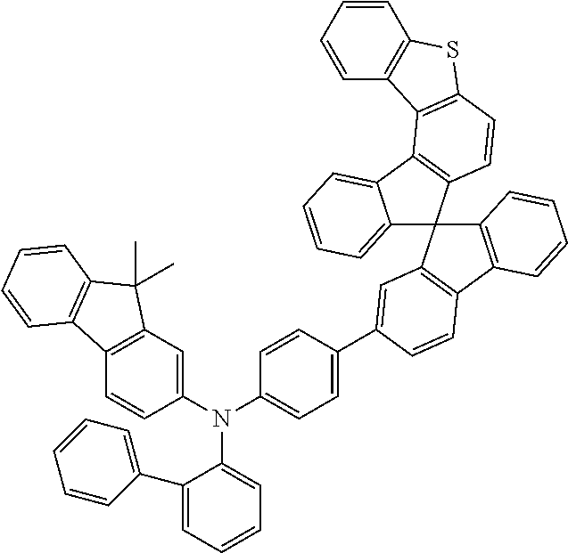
N(C1=CC=CC=C1C1=CC=CC=C1)(C1=CC=C(C2=CC3=C(C4=C(C35C3=CC=CC=C3C3=C5C=CC5=C3C3=C(S5)C=CC=C3)C=CC=C4)C=C2)C=C1)C1=CC2=C(C=C1)C1=C(C2(C)C)C=CC=C1
